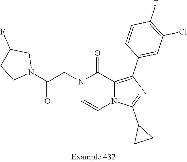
N1(CC(N2CC(F)CC2)=O)C=CN2C(=C(C3=CC(Cl)=C(F)C=C3)N=C2C2CC2)C1=O
